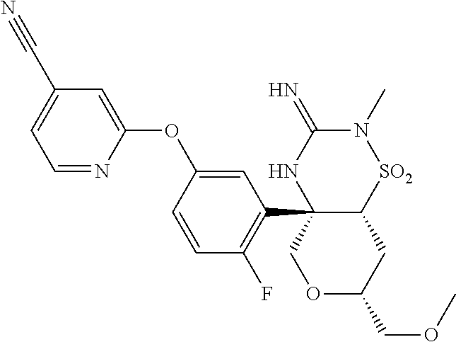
C1=NC(OC2=CC(C34C([SO2]N(C)C(=N)N3)CC(COC)OC4)=C(F)C=C2)=CC(C#N)=C1
